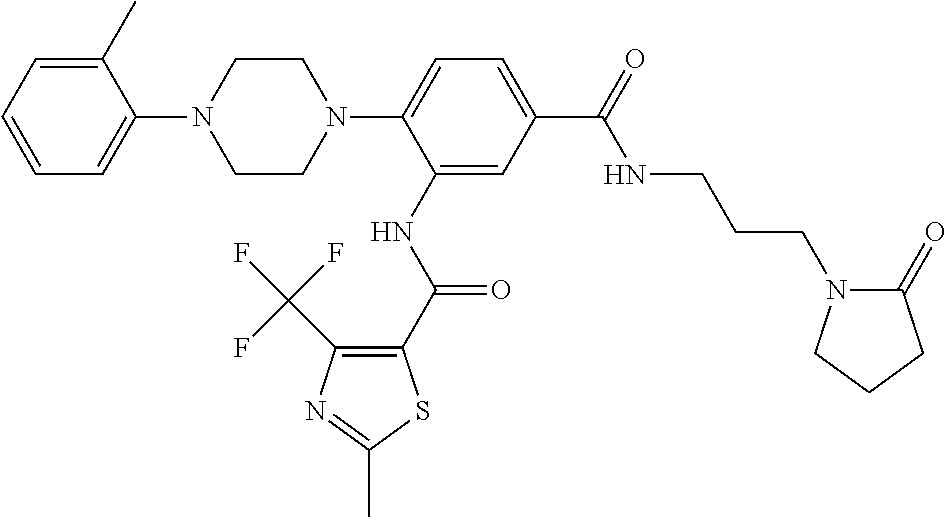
C1CN(C2=CC=C(C(=O)NCCCN3C(=O)CCC3)C=C2NC(C2=C(C(F)(F)F)N=C(C)S2)=O)CCN1C1=CC=CC=C1C
